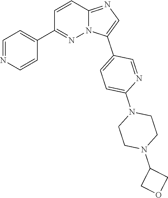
C1=C(C2=CC=C(N3CCN(C4COC4)CC3)N=C2)N2C(=N1)C=CC(C1=CC=NC=C1)=N2
